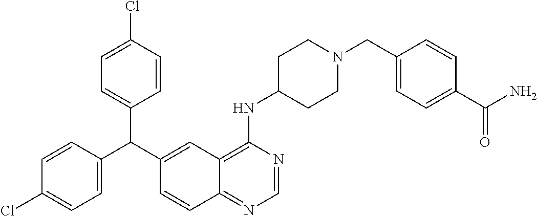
C1=CC(C(C2=CC3=C(NC4CCN(CC5=CC=C(C(N)=O)C=C5)CC4)N=CN=C3C=C2)C2=CC=C(Cl)C=C2)=CC=C1Cl
